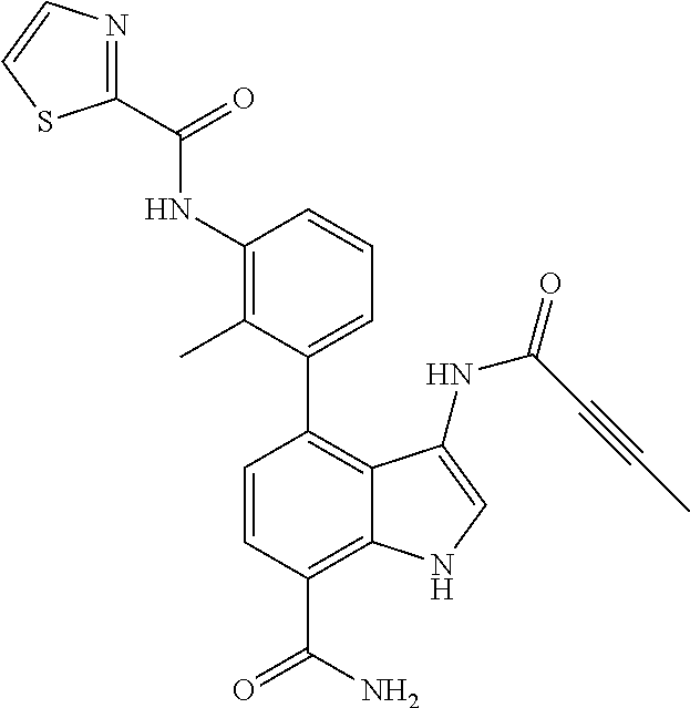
C1(NC(C2=NC=CS2)=O)=C(C)C(C2=C3C(=C(C(N)=O)C=C2)NC=C3NC(C#CC)=O)=CC=C1
